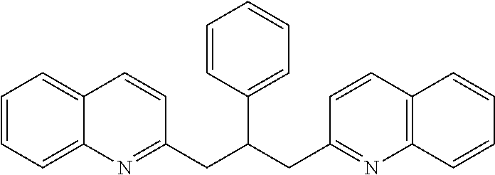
C12=C(C=CC=C1)N=C(CC(C1=CC=CC=C1)CC1=NC3=CC=CC=C3C=C1)C=C2
